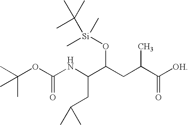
CC(OC(NC(CC(C)C)C(CC(C([OH])=O)C)O[Si](C)(C)C(C)(C)C)=O)(C)C
